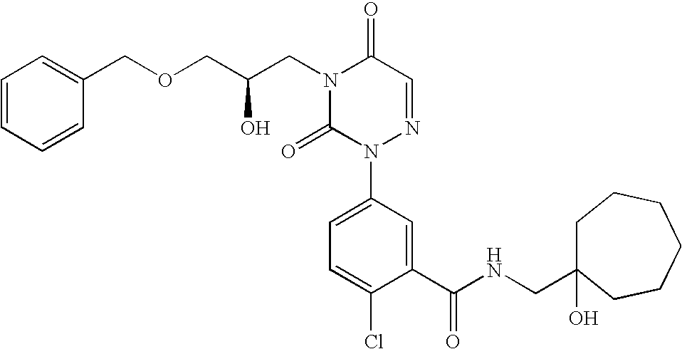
C(C(CN1C(=O)N(C2=CC=C(Cl)C(C(NCC3(O)CCCCCC3)=O)=C2)N=CC1=O)O)OCC1=CC=CC=C1
